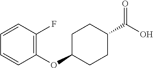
C1(OC2CCC(C(O)=O)CC2)=C(F)C=CC=C1
